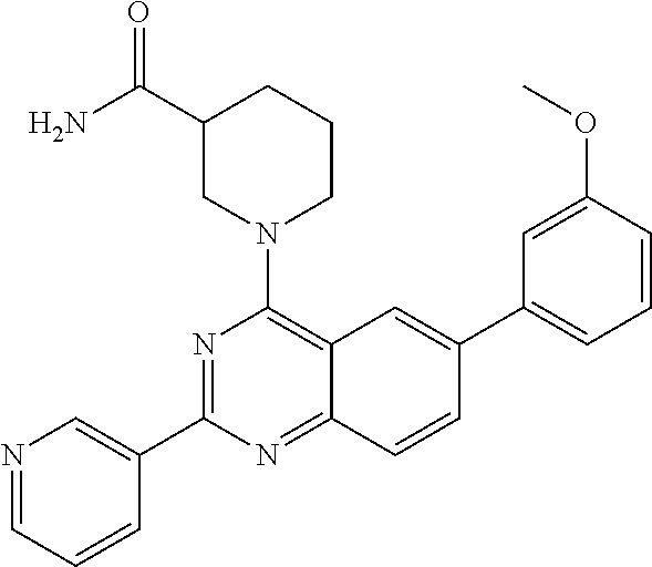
N1=C(C2=CN=CC=C2)N=C2C(=C1N1CCCC(C(N)=O)C1)C=C(C1=CC=CC(OC)=C1)C=C2
